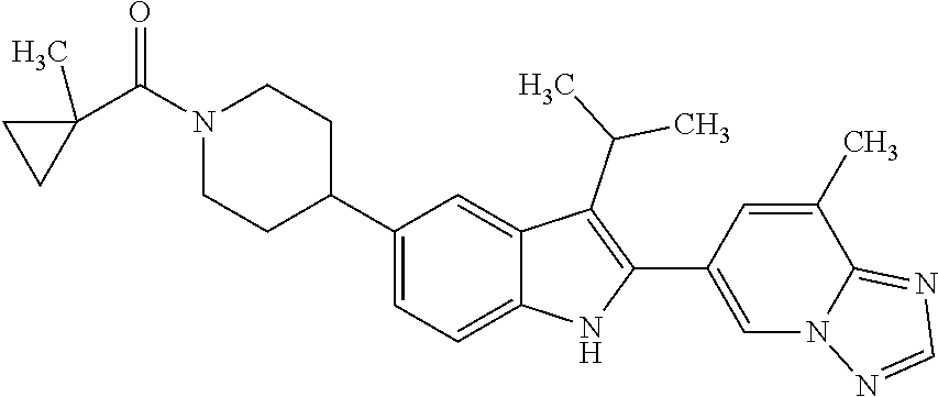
C1N(C(=O)C2(C)CC2)CCC(C2=CC=C3C(=C2)C(C(C)C)=C(C2=CN4C(=NC=N4)C(C)=C2)N3)C1
